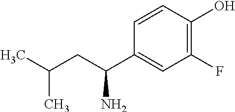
C1=CC(O)=C(F)C=C1C(CC(C)C)N
